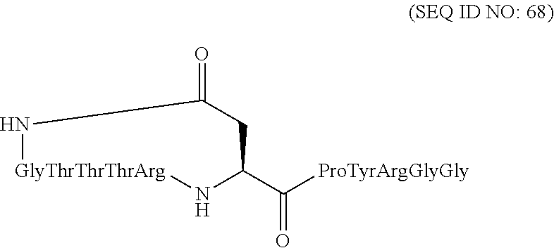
[GlyThrThrThrArg]1NC(C([ProTyrArgGlyGly])=O)CC(=O)N1
